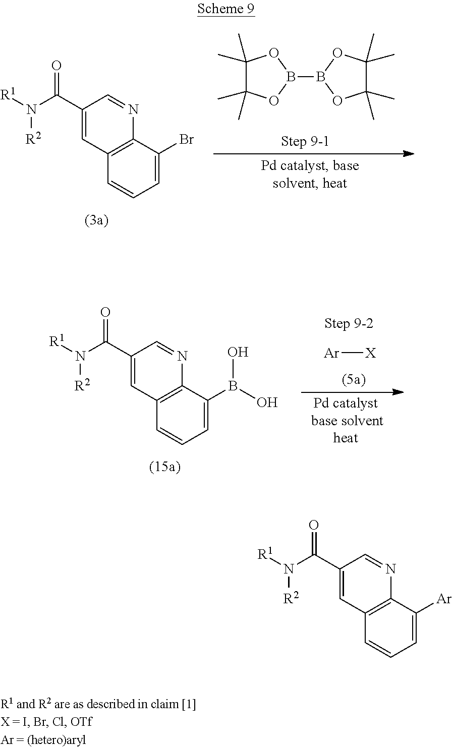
C12=C(C([Ar])=CC=C1)N=CC(C(N([R1])[R2])=O)=C2.C12=C(C(Br)=CC=C1)N=CC(C(N([R1])[R2])=O)=C2.B1(B2OC(C)(C)C(C)(C)O2)OC(C)(C)C(C)(C)O1.C12=C(C(B(O)O)=CC=C1)N=CC(C(N([R1])[R2])=O)=C2.[Ar][X]
